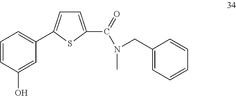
C1=CC(O)=CC(C2=CC=C(C(=O)N(C)CC3=CC=CC=C3)S2)=C1
